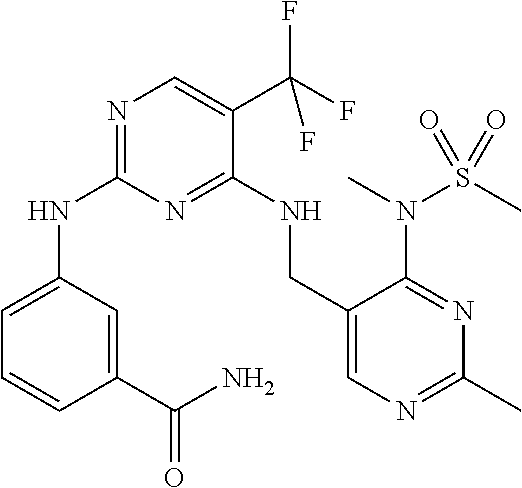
C1=C(NC2=NC=C(C(F)(F)F)C(NCC3=CN=C(C)N=C3N(C)S(C)(=O)=O)=N2)C=C(C(N)=O)C=C1
